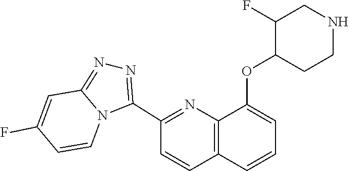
C12=NN=C(C3=NC4=C(C=C3)C=CC=C4OC3CCNCC3F)N1C=CC(F)=C2
